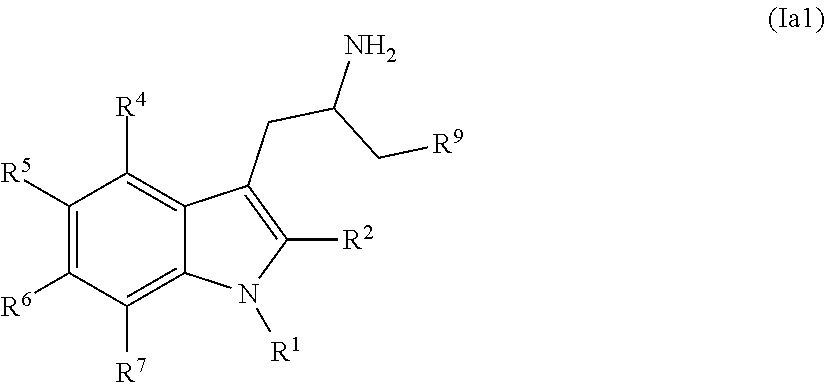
C1([R5])=C([R6])C([R7])=C2C(=C1[R4])C(CC(C[R9])N)=C([R2])N2[R1]
